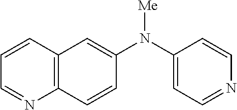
C1=CC2=C(N=C1)C=CC(N(C1=CC=NC=C1)[Me])=C2
